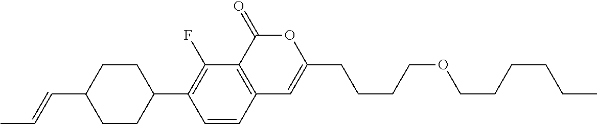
C12=C(C(=O)OC(CCCCOCCCCCC)=C1)C(F)=C(C1CCC(C=CC)CC1)C=C2
